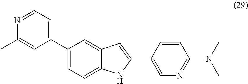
C1(C2=CC=NC(C)=C2)=CC=C2C(=C1)C=C(C1=CN=C(N(C)C)C=C1)N2
